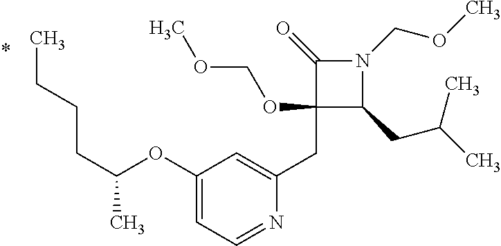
C1(CC2=CC(OC(CCCC)C)=CC=N2)(OCOC)C(CC(C)C)N(COC)C1=O
